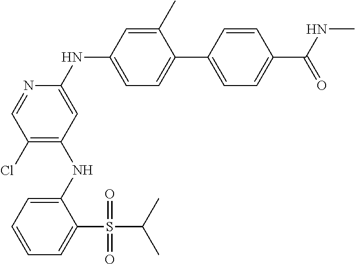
C1(NC2=C(Cl)C=NC(NC3=CC=C(C4=CC=C(C(NC)=O)C=C4)C(C)=C3)=C2)=CC=CC=C1S(C(C)C)(=O)=O
